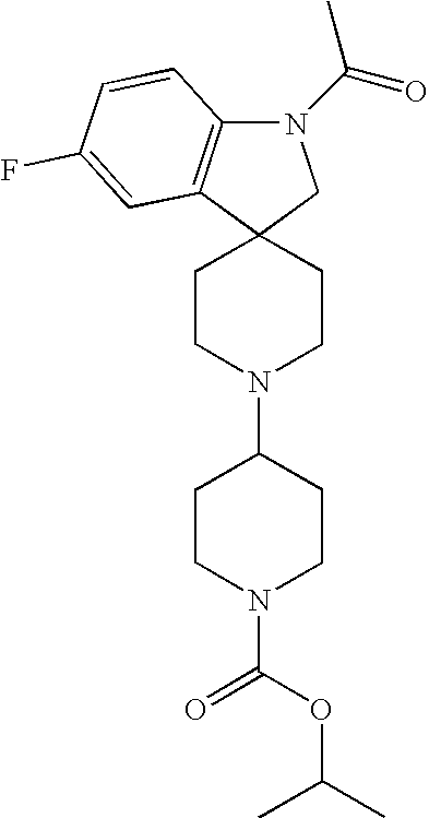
C12(CCN(C3CCN(C(=O)OC(C)C)CC3)CC1)CN(C(=O)C)C1=C2C=C(F)C=C1
